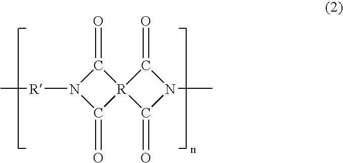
N1([R]C)C(=O)[R]2(C1=O)C(=O)N(C)C2=O
